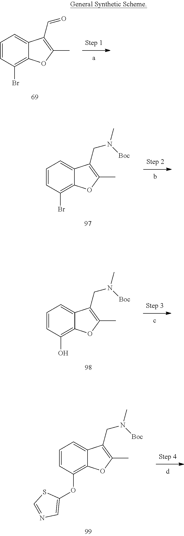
C1=CC(O)=C2C(=C1)C(CN(C)[Boc])=C(C)O2.C1=CC(Br)=C2C(=C1)C(C=O)=C(C)O2.C1=CC(Br)=C2C(=C1)C(CN(C)[Boc])=C(C)O2.C1=CC(OC2=CN=CS2)=C2C(=C1)C(CN(C)[Boc])=C(C)O2
